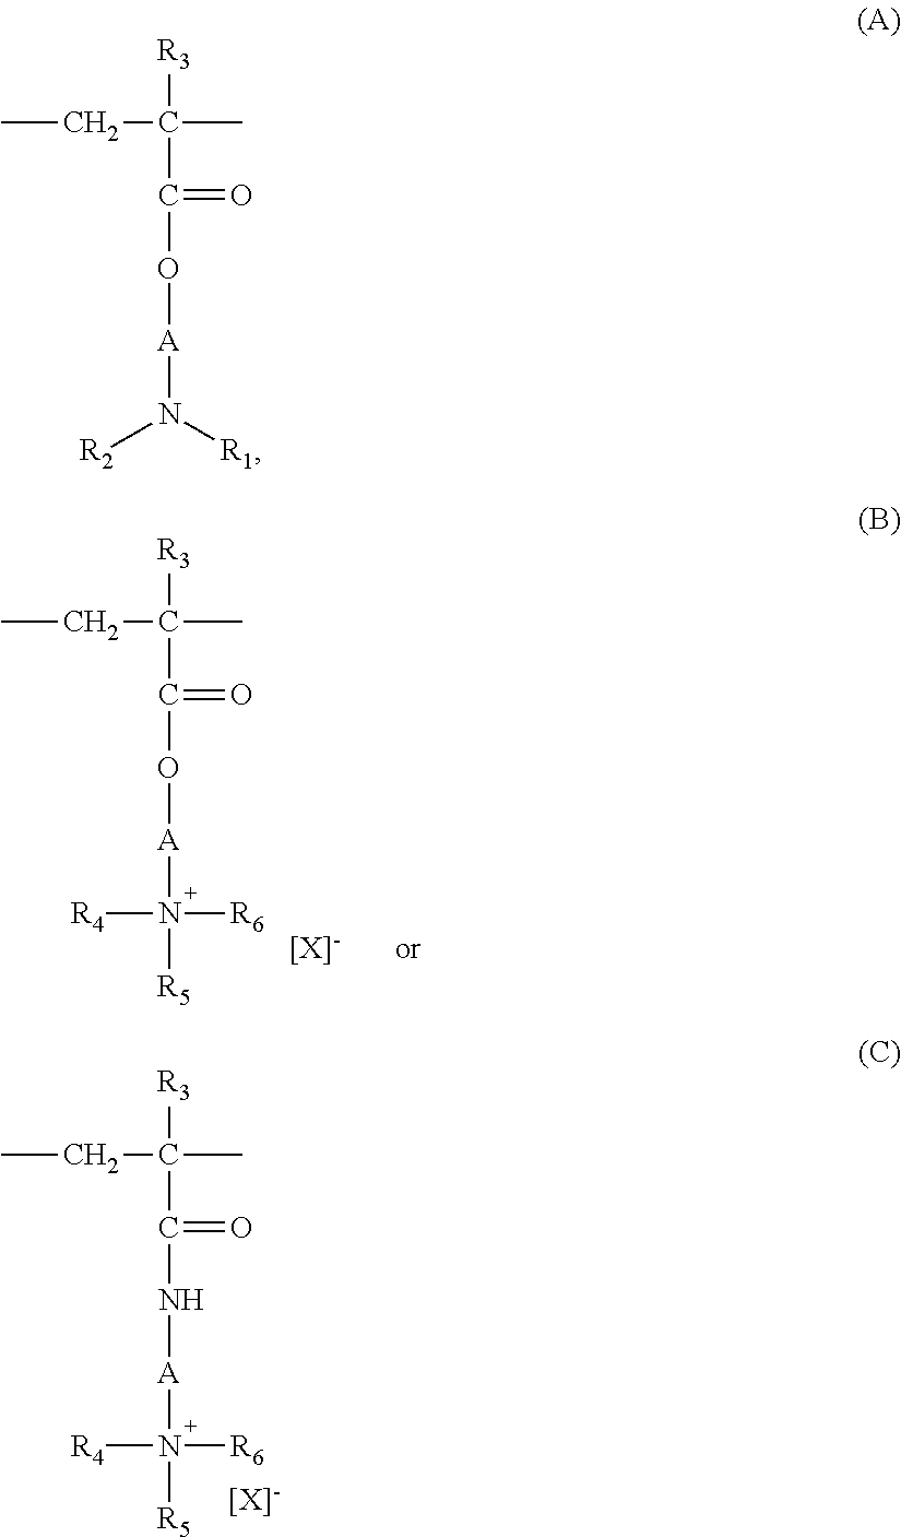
CCC(C)([R3])C(=O)O[A]N([R4])([R6])[R5].CCC(C)([R3])C(=O)N[A]N([R4])([R6])[R5].CCC(C)([R3])C(=O)O[A]N([R2])[R1]
